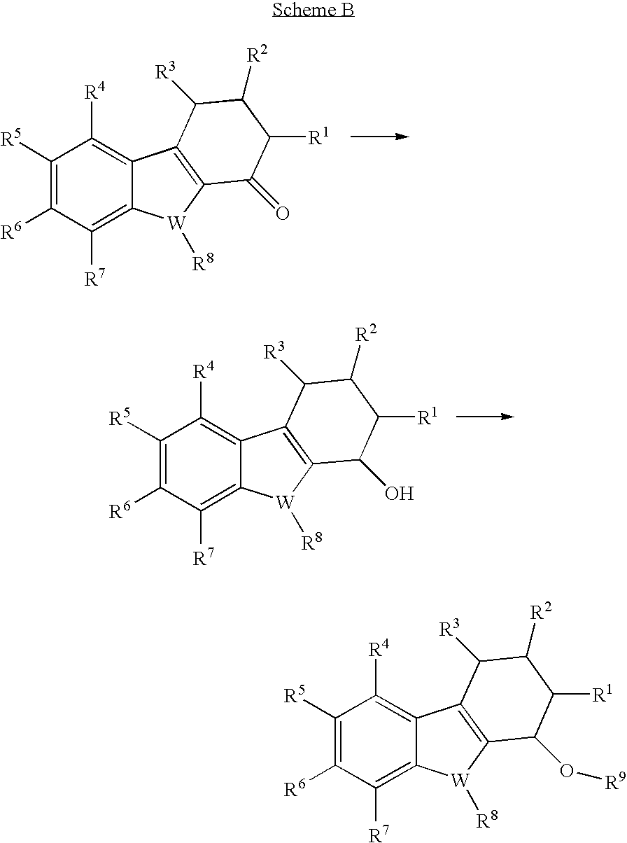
C1([R5])=C([R6])C([R7])=C2C(=C1[R4])C1=C([W]2[R8])C(=O)C([R1])C([R2])C1[R3].C1([R5])=C([R6])C([R7])=C2C(=C1[R4])C1=C([W]2[R8])C(O)C([R1])C([R2])C1[R3].C1([R5])=C([R6])C([R7])=C2C(=C1[R4])C1=C([W]2[R8])C(O[R9])C([R1])C([R2])C1[R3]
